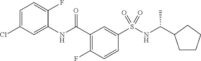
C1=C(Cl)C=C(NC(C2=C(F)C=CC(S(NC(C)C3CCCC3)(=O)=O)=C2)=O)C(F)=C1
